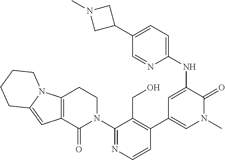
C1=CN=C(N2CCC3=C(C2=O)C=C2N3CCCC2)C(CO)=C1C1=CN(C)C(=O)C(NC2=CC=C(C3CN(C)C3)C=N2)=C1
